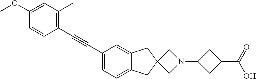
C1(C#CC2=C(C)C=C(OC)C=C2)=CC=C2C(=C1)CC1(C2)CN(C2CC(C(=O)O)C2)C1
